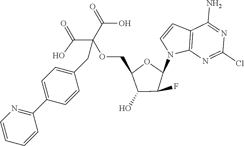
C12=C(N=C(Cl)N=C1N)N(C1OC(COC(C(=O)O)(C(=O)O)CC3=CC=C(C4=NC=CC=C4)C=C3)C(O)C1F)C=C2
